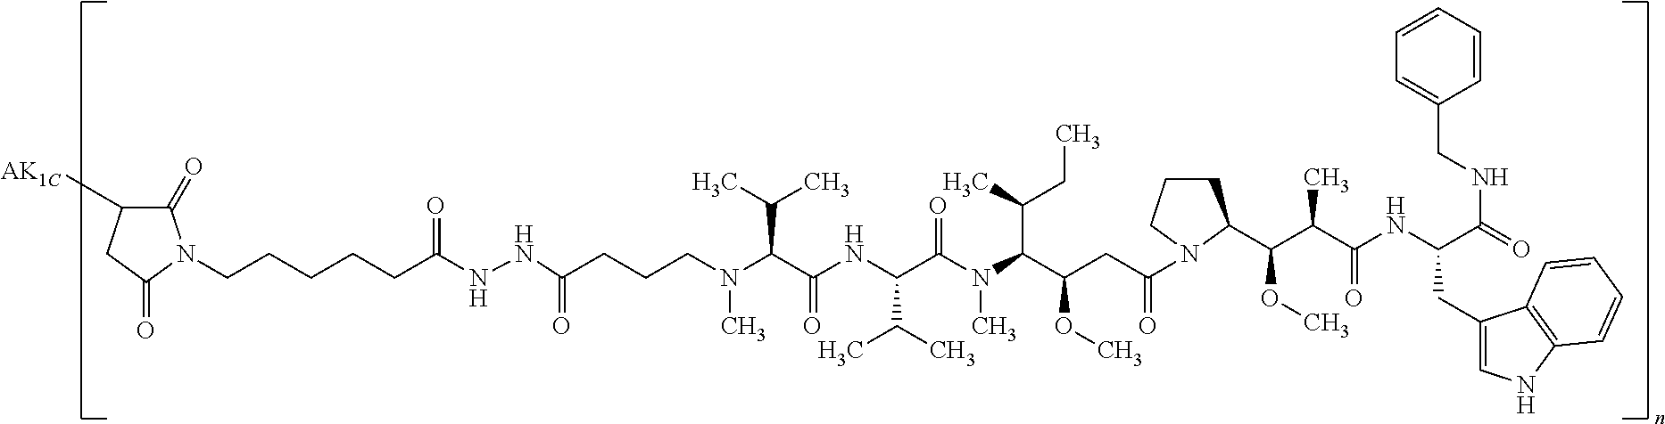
C1(=O)C([AK1C])CC(=O)N1CCCCCC(NNC(CCCN(C(C(NC(C(N(C(C(CC(=O)N1CCCC1C(C(C(NC(C(NCC1=CC=CC=C1)=O)CC1=CNC2=C1C=CC=C2)=O)C)OC)OC)C(CC)C)C)=O)C(C)C)=O)C(C)C)C)=O)=O
